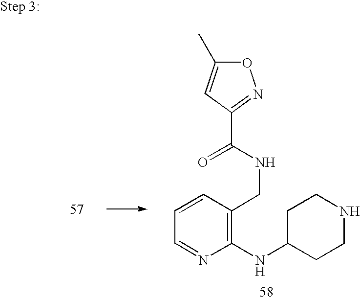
O1C(C)=CC(C(NCC2=C(NC3CCNCC3)N=CC=C2)=O)=N1
